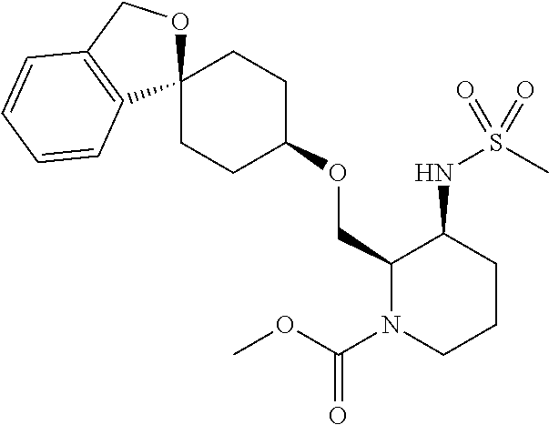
C1(OCC2N(C(=O)OC)CCCC2NS(=O)(C)=O)CCC2(CC1)OCC1=C2C=CC=C1
